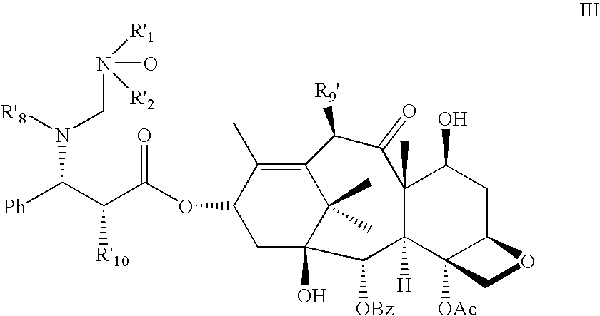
C12(C)C([H])(C3([OAc])C(CC1O)OC3)C([OBz])C1(O)CC(OC(C(C([Ph])N([R'8])CN([R'2])([R'1])O)[R'10])=O)C(C)=C(C([R9'])C2=O)C1(C)C
